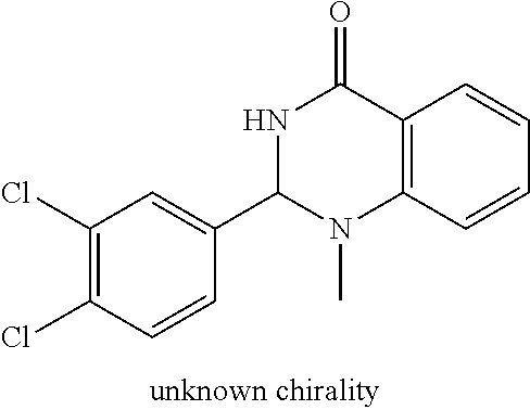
C1(Cl)=C(Cl)C=CC(C2NC(=O)C3=C(N2C)C=CC=C3)=C1
